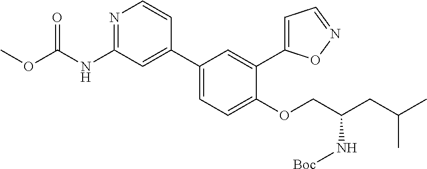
N1=C(NC(OC)=O)C=C(C2=CC=C(OCC(CC(C)C)N[Boc])C(C3=CC=NO3)=C2)C=C1
